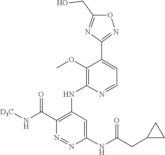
O1C(CO)=NC(C2=CC=NC(NC3=C(C(N[D3C])=O)N=NC(NC(CC4CC4)=O)=C3)=C2OC)=N1
